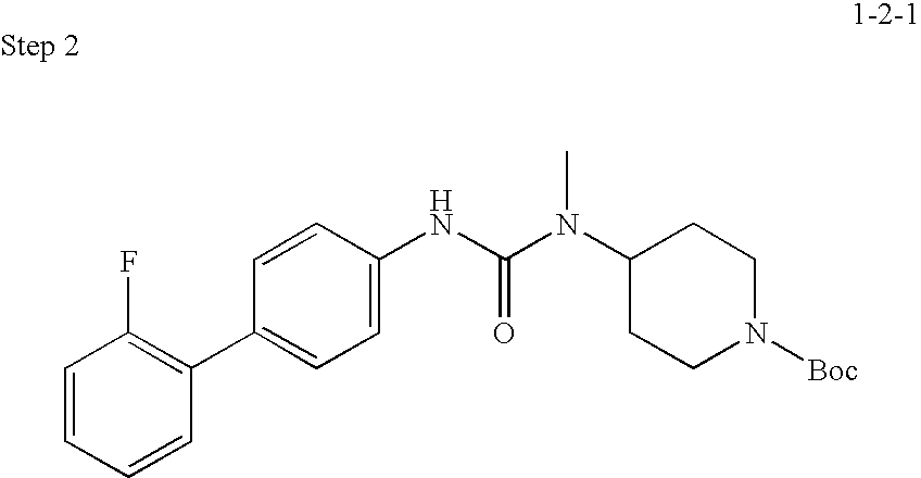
C1=CC=CC(C2=CC=C(NC(=O)N(C3CCN([Boc])CC3)C)C=C2)=C1F
